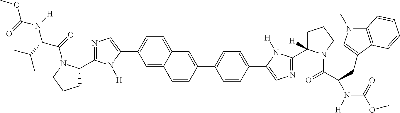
C1(C2=CN=C(C3CCCN3C(=O)C(C(C)C)N(C(=O)OC)[H])N2[H])=CC=C2C(=C1)C=CC(C1=CC=C(C3=CN=C(C4([H])CCCN4C(=O)C(CC4=CN(C)C5=C4C=CC=C5)N(C(OC)=O)[H])N3[H])C=C1)=C2
